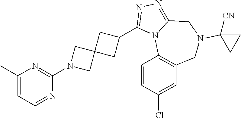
C1(C)=CC=NC(N2CC3(C2)CC(C2=NN=C4N2C2=C(CN(C5([CN])CC5)C4)C=C(Cl)C=C2)C3)=N1
